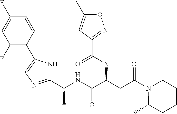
C(NC(C(CC(N1C(C)CCCC1)=O)NC(C1=NOC(C)=C1)=O)=O)(C)C1=NC=C(C2=C(F)C=C(F)C=C2)N1
